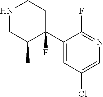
N1CC(C)C(F)(C2=CC(Cl)=CN=C2F)CC1
